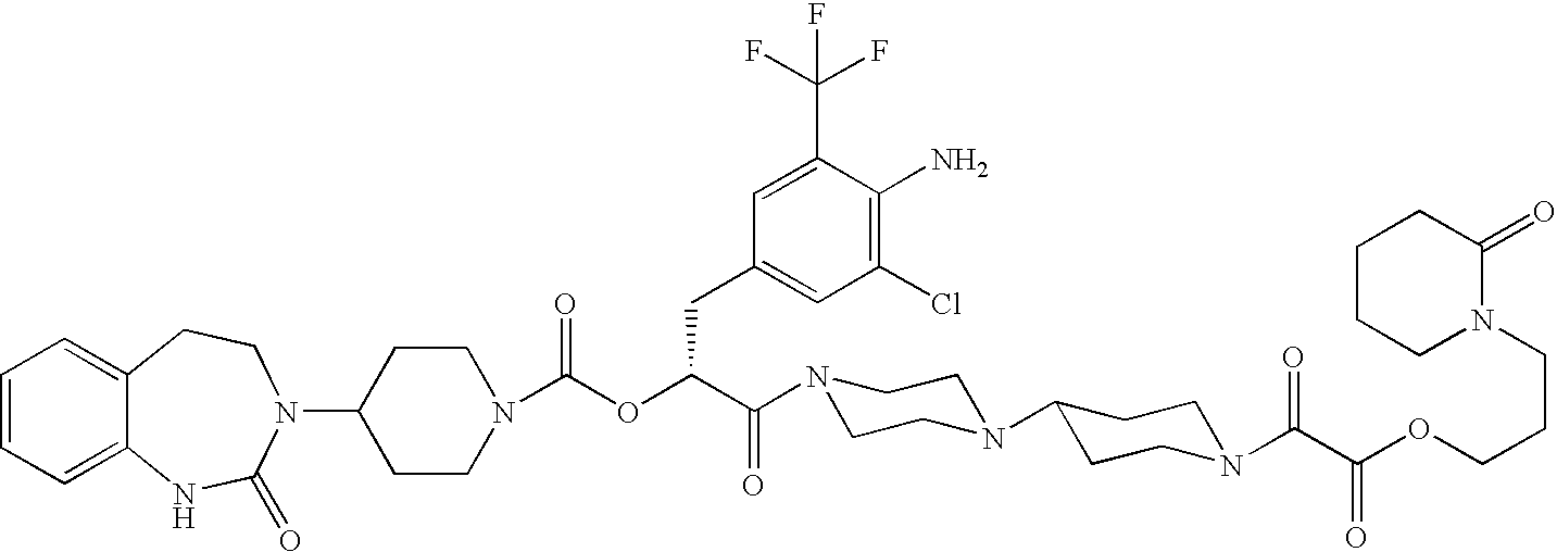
C1=CC=C2C(=C1)CCN(C1CCN(C(OC(C(N3CCN(C4CCN(C(C(OCCCN5C(=O)CCCC5)=O)=O)CC4)CC3)=O)CC3=CC(Cl)=C(N)C(C(F)(F)F)=C3)=O)CC1)C(=O)N2
